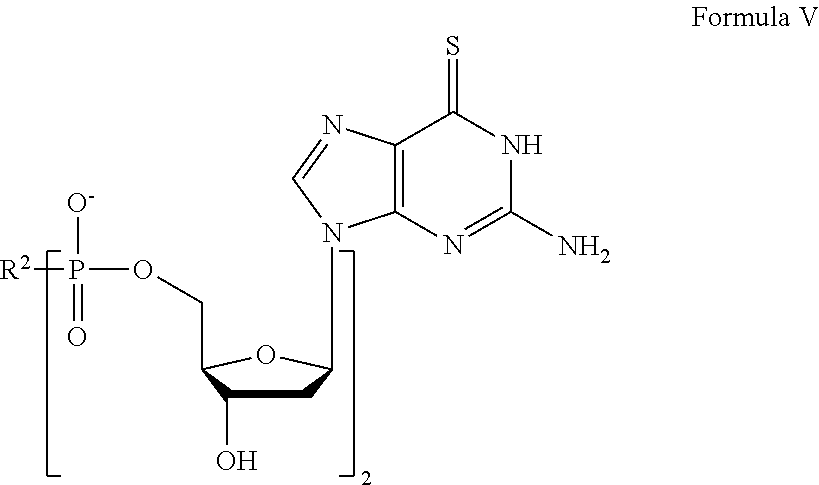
C1C(O)C(COP([O-])(=O)[R2])OC1N1C2=C(N=C1)C(=S)NC(N)=N2
